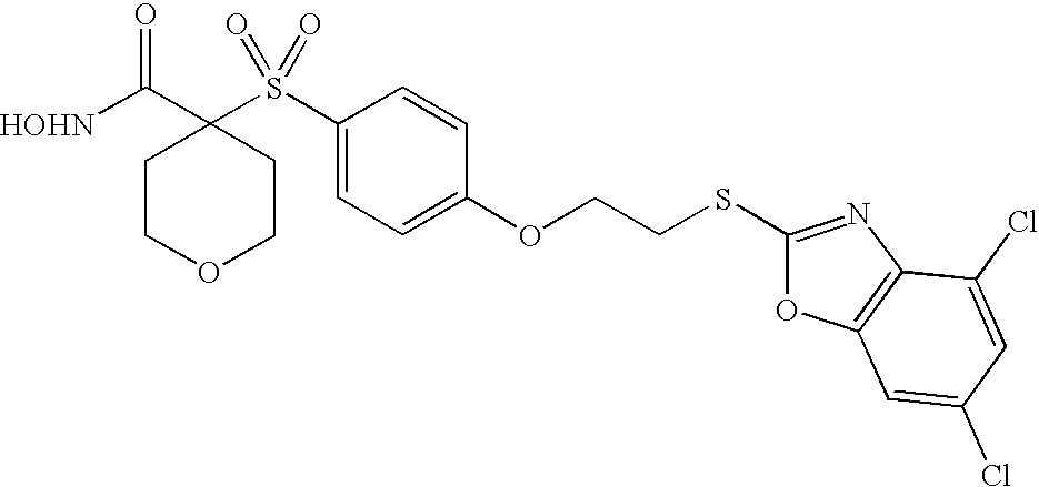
[HOHN]C(C1(S(C2=CC=C(OCCSC3=NC4=C(O3)C=C(Cl)C=C4Cl)C=C2)(=O)=O)CCOCC1)=O
